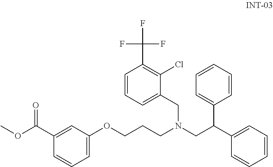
C1(C(OC)=O)=CC(OCCCN(CC(C2=CC=CC=C2)C2=CC=CC=C2)CC2=CC=CC(C(F)(F)F)=C2Cl)=CC=C1
